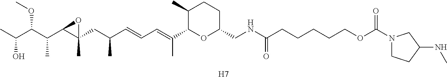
C1(C)C(C(=CC=CC(CC2(C)C(C(C(C(C)O)OC)C)O2)C)C)OC(CNC(CCCCCOC(N2CCC(NC)C2)=O)=O)CC1.[H7]
